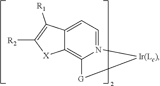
C12=CC=N([Ir(Lc)])C([G]C)=C1[X]C([R2])=C2[R1]
